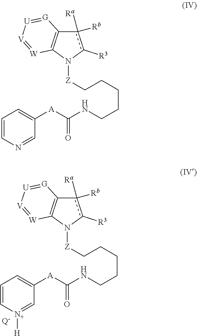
[Z](N1C2=C(c([Ra])([Rb])c1[R3])[G]=[U][V]=[W]2)CCCCCNC([A]C1=CC=CN=C1)=O.[Z](N1C2=C(c([Ra])([Rb])c1[R3])[G]=[U][V]=[W]2)CCCCCNC([A]C1=CC=C[N+]([H])=C1)=O.[Q-]
